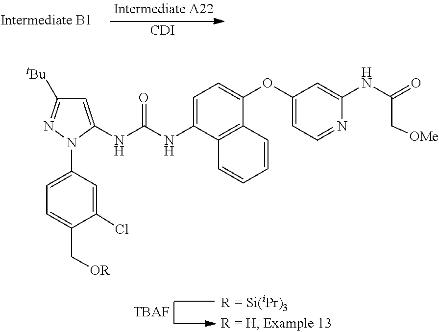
[CDI].C1=C(NC(NC2=CC=C(OC3=CC=NC(NC(C[OMe])=O)=C3)C3=C2C=CC=C3)=O)N(C2=CC=C(C[OR])C(Cl)=C2)N=C1[tBu].[TBAF]
